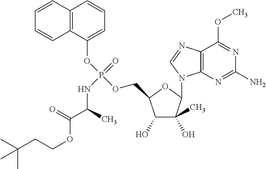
C12=C(C(OP(OCC3C(O)C(O)(C)C(N4C5=C(C(OC)=NC(N)=N5)N=C4)O3)(=O)NC(C(=O)OCCC(C)(C)C)C)=CC=C1)C=CC=C2
